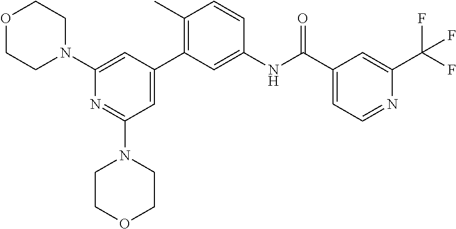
O1CCN(C2=CC(C3=C(C)C=CC(NC(C4=CC=NC(C(F)(F)F)=C4)=O)=C3)=CC(N3CCOCC3)=N2)CC1
